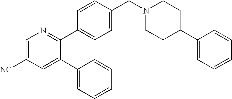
C1=C([NC])C=C(C2=CC=CC=C2)C(C2=CC=C(CN3CCC(C4=CC=CC=C4)CC3)C=C2)=N1
